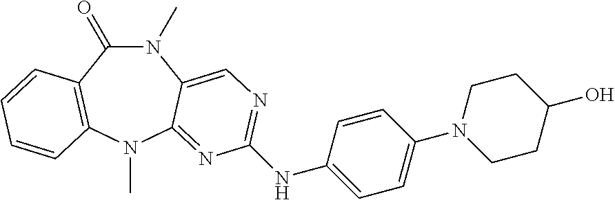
N1(C)C(=O)C2=C(N(C)C3=NC(NC4=CC=C(N5CCC(O)CC5)C=C4)=NC=C13)C=CC=C2
